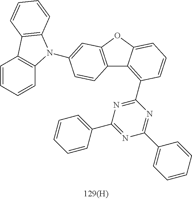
C12=C(OC3=CC=CC(C4=NC(C5=CC=CC=C5)=NC(C5=CC=CC=C5)=N4)=C13)C=C(N1C3=C(C=CC=C3)C3=C1C=CC=C3)C=C2
